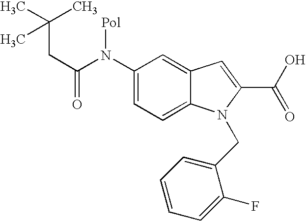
C1(N(C(CC(C)(C)C)=O)[Pol])=CC=C2C(=C1)C=C(C(O)=O)N2CC1=CC=CC=C1F
